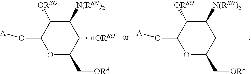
C1([N(RSN)2])C([ORSO])C(O[A])OC(C[ORA])C1.C1([N(RSN)2])C([ORSO])C(O[A])OC(C[ORA])C1[ORSO]
